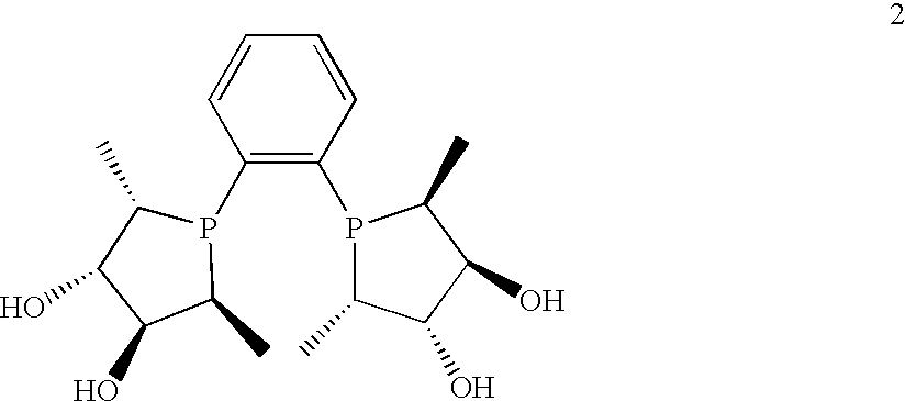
C1(P2C(C)C(O)C(O)C2C)=C(P2C(C)C(O)C(O)C2C)C=CC=C1
